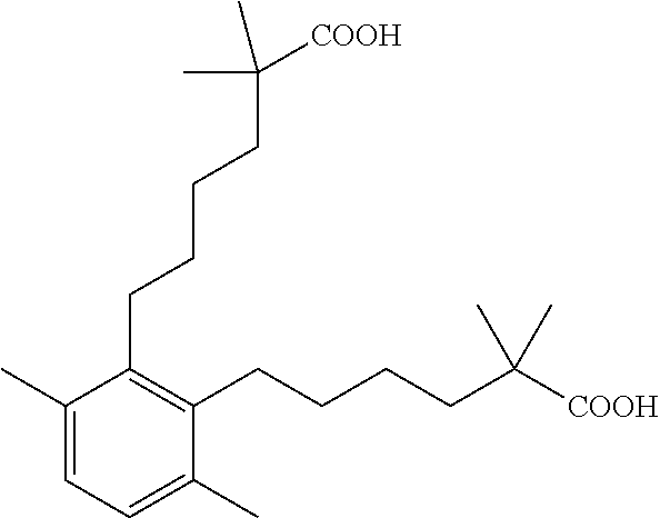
C1(CCCCC(C)(C)[COOH])=C(CCCCC(C)(C)[COOH])C(C)=CC=C1C
